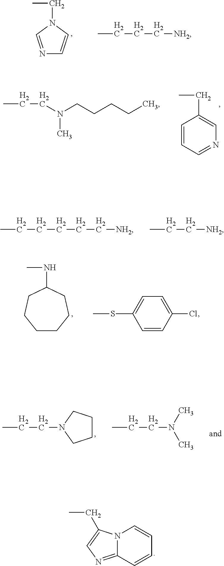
N1=CN(CC)C=C1.CCCC[NH2].N(C)(CCC)CCCCC.C1=CC=NC=C1CC.C(CCC[NH2])CC.CCC[NH2].C1CCCC(NC)CC1.C1=CC(Cl)=CC=C1SC.CCCN1CCCC1.CCCN(C)C.N12C(=NC=C1CC)C=CC=C2
